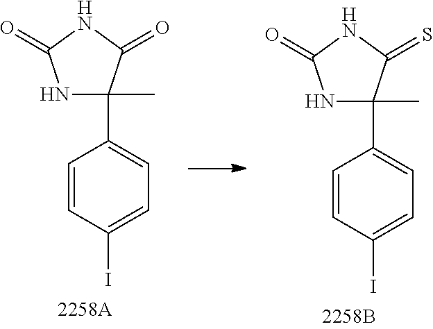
C1=CC(I)=CC=C1C1(C)NC(=O)NC1=O.C1=CC(I)=CC=C1C1(C)NC(=O)NC1=S
